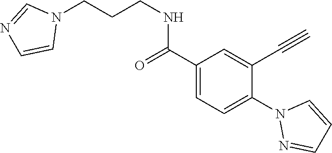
C1(C(=O)NCCCN2C=NC=C2)=CC=C(N2N=CC=C2)C(C#C)=C1
